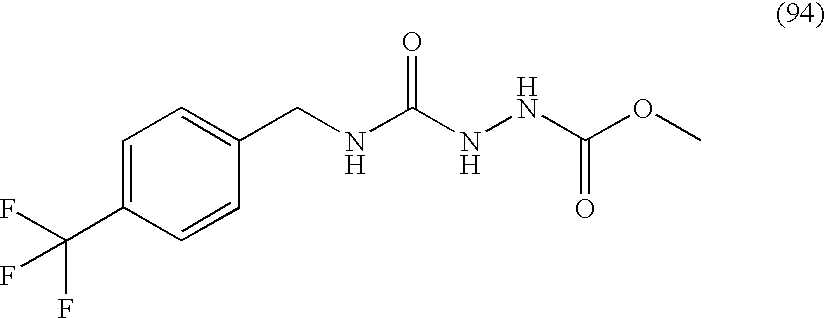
C1=C(C(F)(F)F)C=CC(CNC(NNC(=O)OC)=O)=C1
